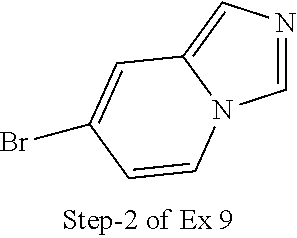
C1=NC=C2N1C=CC(Br)=C2
